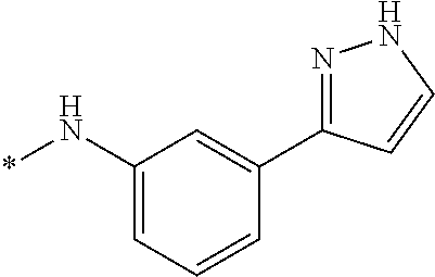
C1(N*)=CC=CC(C2=NNC=C2)=C1
